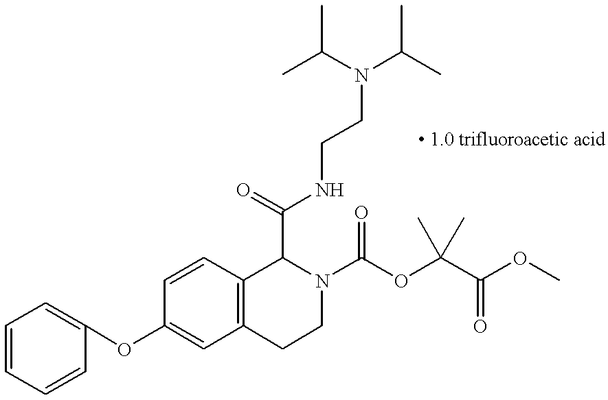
C1=CC=CC(OC2=CC3=C(C=C2)C(C(=O)NCCN(C(C)C)C(C)C)N(C(OC(C(OC)=O)(C)C)=O)CC3)=C1
